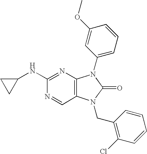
C1(NC2=NC3=C(C=N2)N(CC2=C(Cl)C=CC=C2)C(=O)N3C2=CC=CC(OC)=C2)CC1
